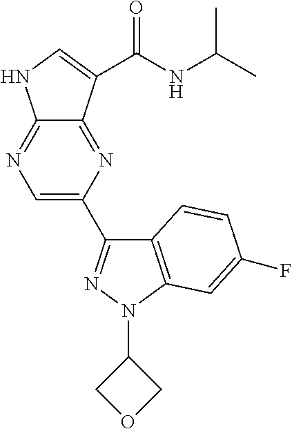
C1=C(C2=NN(C3COC3)C3=C2C=CC(F)=C3)N=C2C(=N1)NC=C2C(NC(C)C)=O
